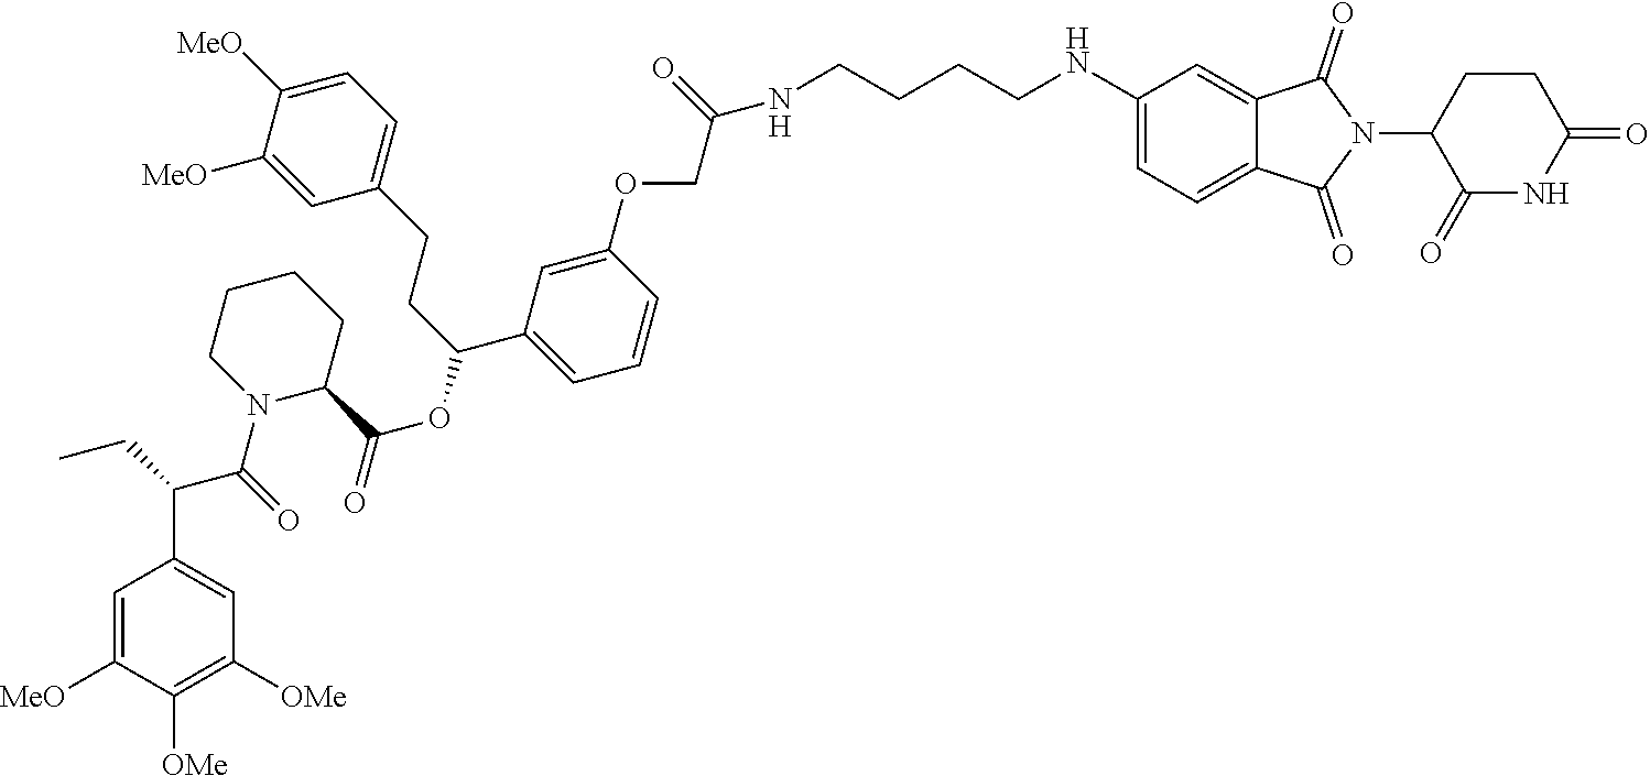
C1=C(OCC(NCCCCNC2=CC=C3C(=C2)C(=O)N(C2C(=O)NC(=O)CC2)C3=O)=O)C=CC=C1C(CCC1=CC=C([MeO])C([MeO])=C1)OC(=O)C1CCCCN1C(C(C1=CC([OMe])=C([OMe])C([MeO])=C1)CC)=O
